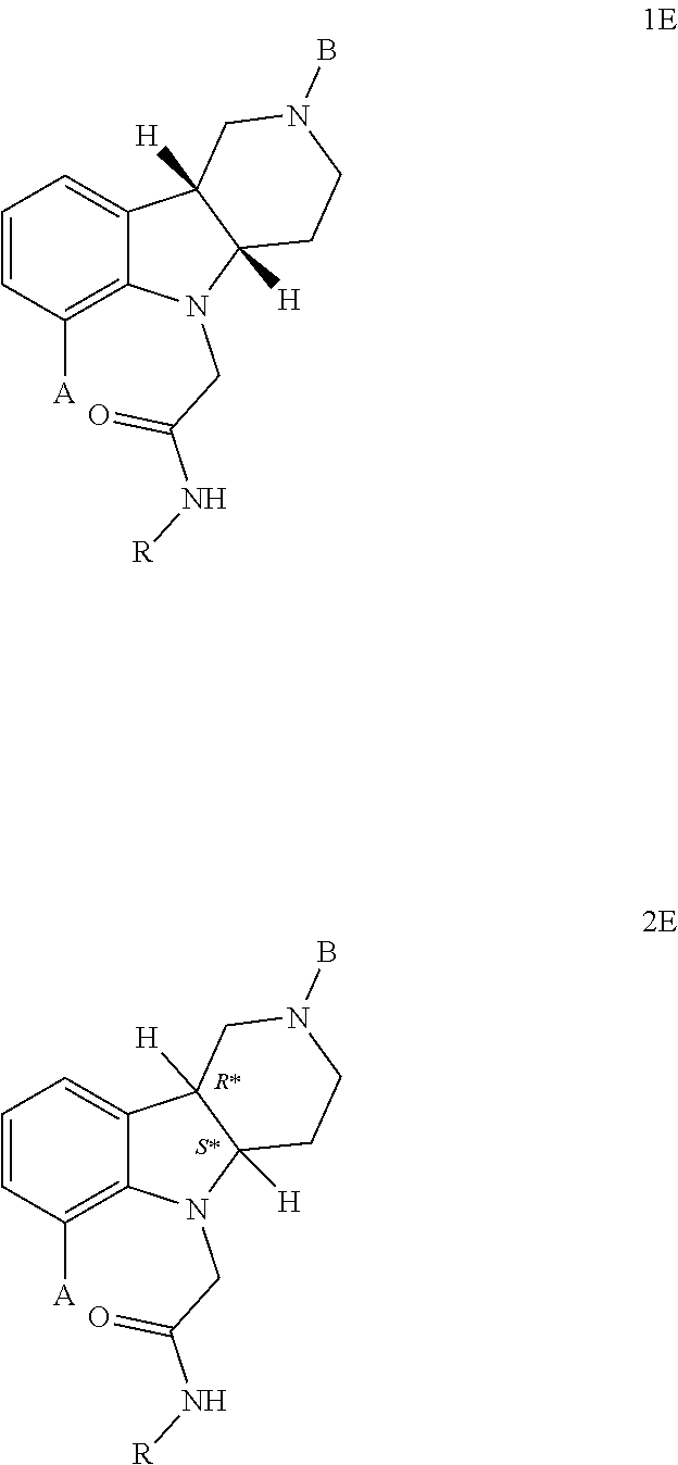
C1=CC([A])=C2C(=C1)C1([H])C([H])(N2CC(N[R])=O)CCN(B)C1.C1=CC([A])=C2C(=C1)C1([H])C([H])(N2CC(N[R])=O)CCN(B)C1
